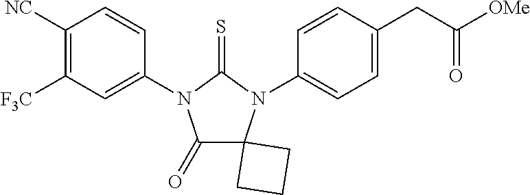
C1(=O)C2(N(C3=CC=C(CC(=O)[OMe])C=C3)C(=S)N1C1=CC([F3C])=C([NC])C=C1)CCC2
